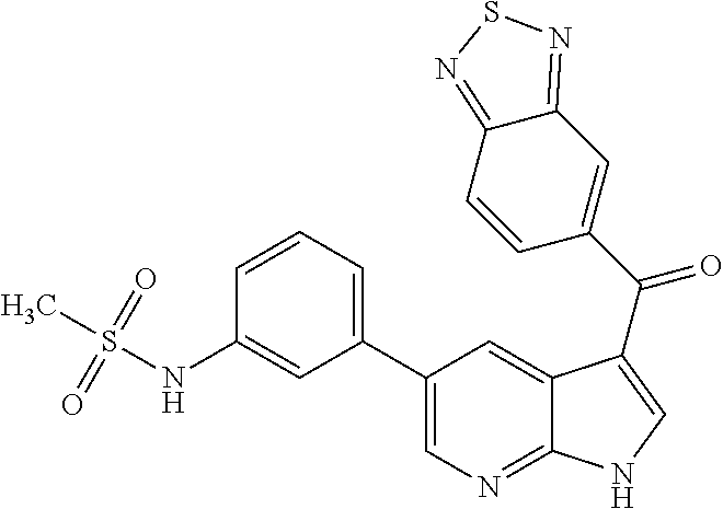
C12=NC=C(C3=CC=CC(NS(=O)(=O)C)=C3)C=C1C(C(C1=CC3=NSN=C3C=C1)=O)=CN2
